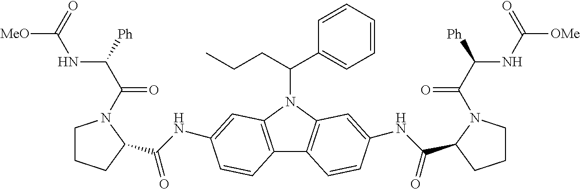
C1CCC(C(NC2=CC3=C(C4=C(N3C(C3=CC=CC=C3)CCC)C=C(NC(C3CCCN3C(C(NC([OMe])=O)[Ph])=O)=O)C=C4)C=C2)=O)N1C(C(NC([MeO])=O)[Ph])=O
